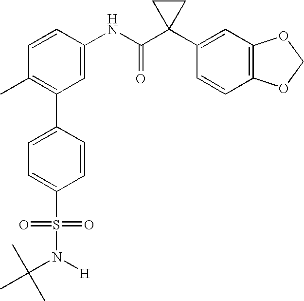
C1(NC(C2(C3=CC4=C(C=C3)OCO4)CC2)=O)=CC(C2=CC=C(S(N([H])C(C)(C)C)(=O)=O)C=C2)=C(C)C=C1
